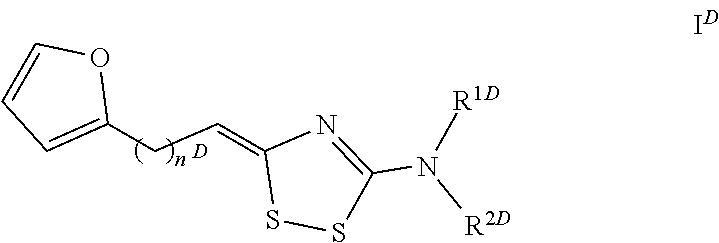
[D].N([R2D])(C1=NC(=CCC2=CC=CO2)SS1)[R1D]
